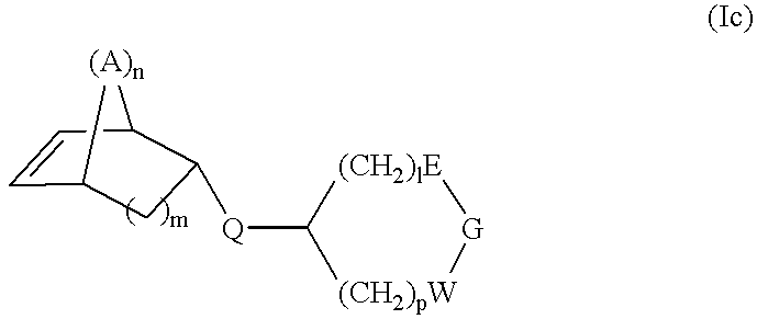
[Q](C1[(CH2)lE][G][(CH2)pW]1)C1CC2C=CC1[(A)n]2
